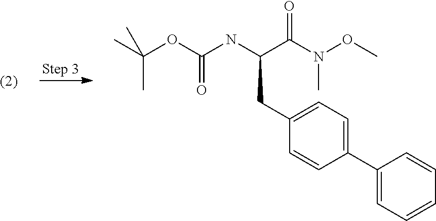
C(OC(NC(C(N(OC)C)=O)CC1=CC=C(C2=CC=CC=C2)C=C1)=O)(C)(C)C
